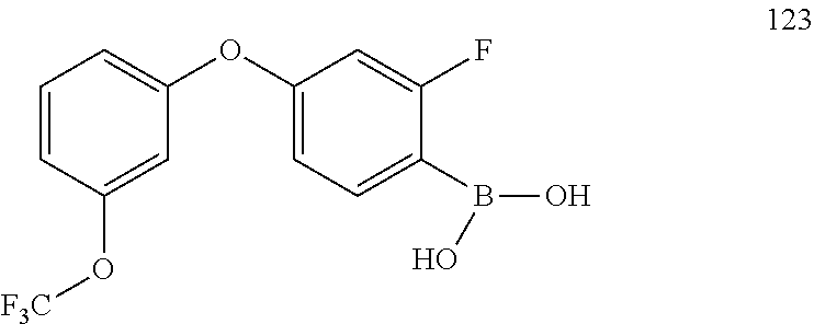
C1(OC2=CC=C(B(O)O)C(F)=C2)=CC=CC(O[F3C])=C1
